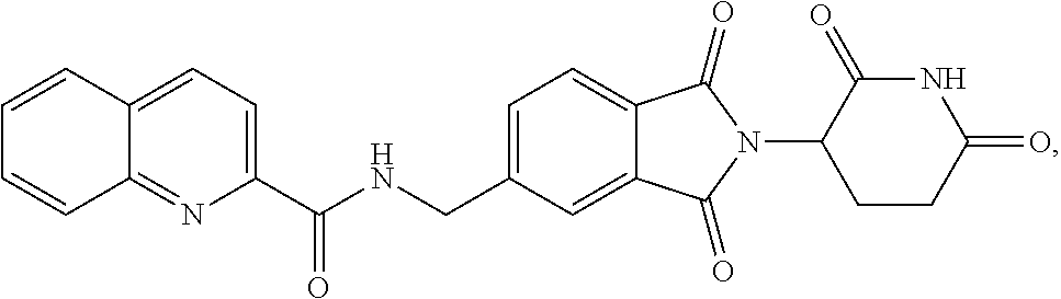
C1=C(CNC(C2=CC=C3C(=N2)C=CC=C3)=O)C=C2C(=C1)C(=O)N(C1CCC(=O)NC1=O)C2=O
